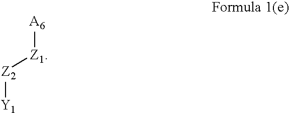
[Z2]([Y1])[Z1][A6]
